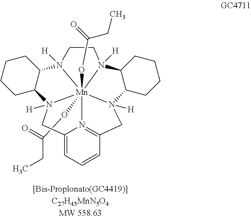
C12N3([H])[Mn]456(OC(CC)=O)(OC(=O)CC)N([H])(C7CCCCC7N4([H])CCN5([H])C1CCCC2)CC1=N6C(=CC=C1)C3
